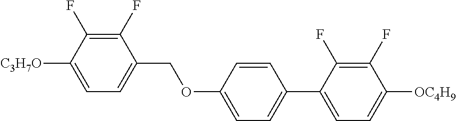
C1(F)=C(F)C([C3H7O])=CC=C1COC1=CC=C(C2=CC=C([OC4H9])C(F)=C2F)C=C1
